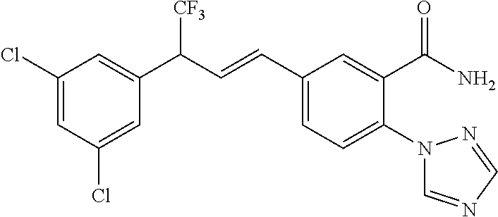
C1(Cl)=CC(C(C=CC2=CC=C(N3C=NC=N3)C(C(=O)N)=C2)[CF3])=CC(Cl)=C1
